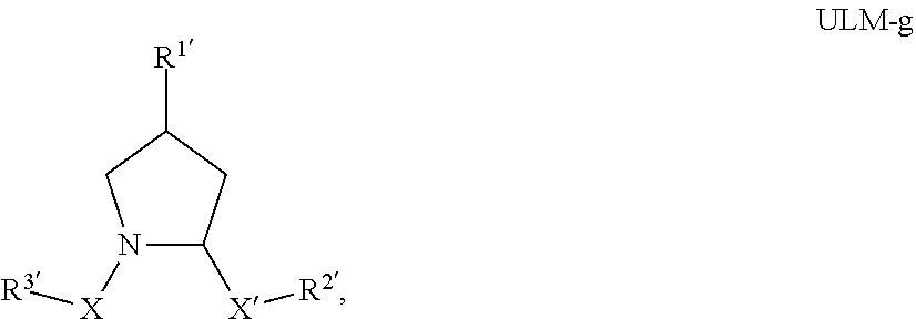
N1([X][R3])C([X][R2])CC([R1])C1
